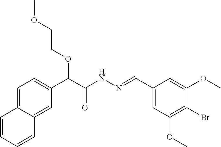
C(C(NN=CC1=CC(OC)=C(Br)C(OC)=C1)=O)(OCCOC)C1=CC=C2C(=C1)C=CC=C2
